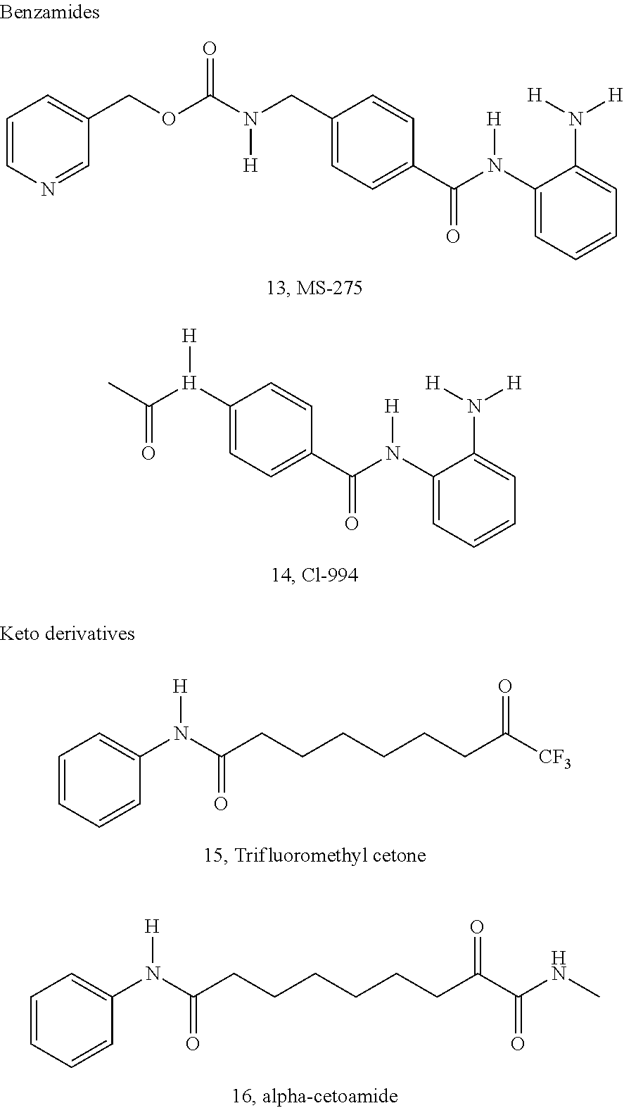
C1=CN=CC(COC(N(CC2=CC=C(C(N(C3=CC=CC=C3N([H])[H])[H])=O)C=C2)[H])=O)=C1.C1([H](C(C)=O)[H])=CC=C(C(N(C2=CC=CC=C2N([H])[H])[H])=O)C=C1.C1=CC=CC(N(C(CCCCCCC([CF3])=O)=O)[H])=C1.C1=CC=CC(N(C(CCCCCCC(C(=O)NC)=O)=O)[H])=C1
